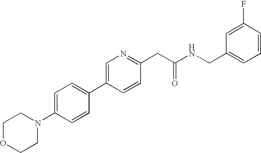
C1(N2CCOCC2)=CC=C(C2=CN=C(CC(NCC3=CC=CC(F)=C3)=O)C=C2)C=C1
